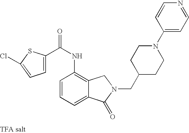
C1=C(C(NC2=C3C(=CC=C2)C(=O)N(CC2CCN(C4=CC=NC=C4)CC2)C3)=O)SC(Cl)=C1
